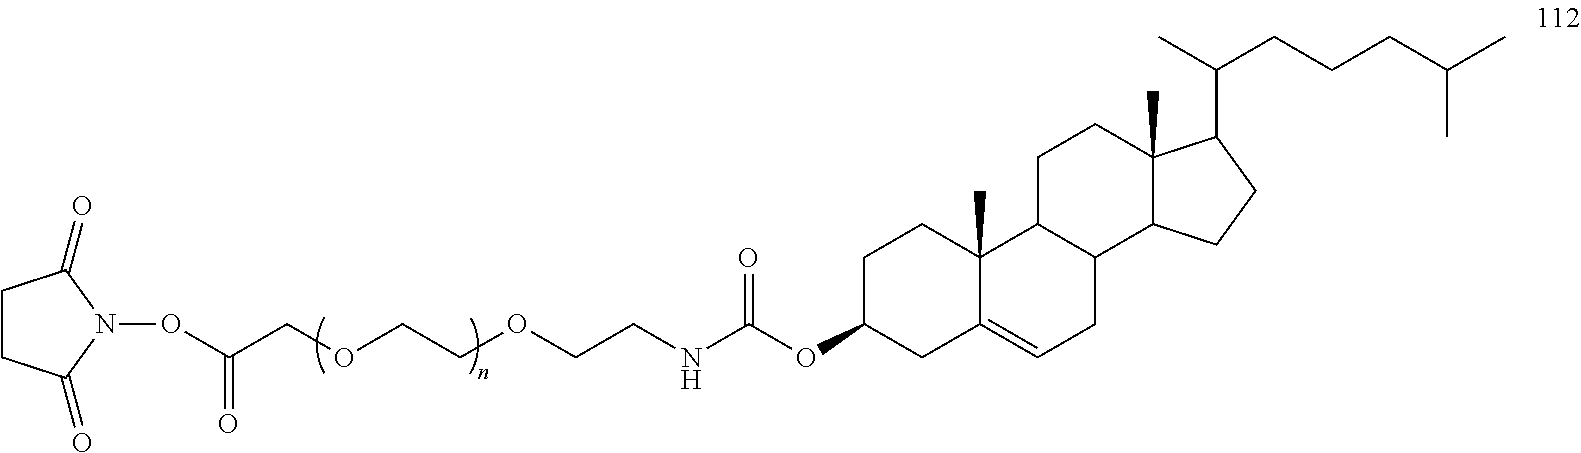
C(OCCOCCNC(OC1CC2=CCC3C(C2(C)CC1)CCC1(C)C3CCC1C(C)CCCC(C)C)=O)C(ON1C(=O)CCC1=O)=O
